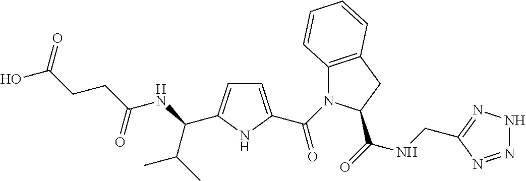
C1=C(C(=O)N2C3=C(CC2C(=O)NCC2=NNN=N2)C=CC=C3)NC(C(NC(CCC(O)=O)=O)C(C)C)=C1
